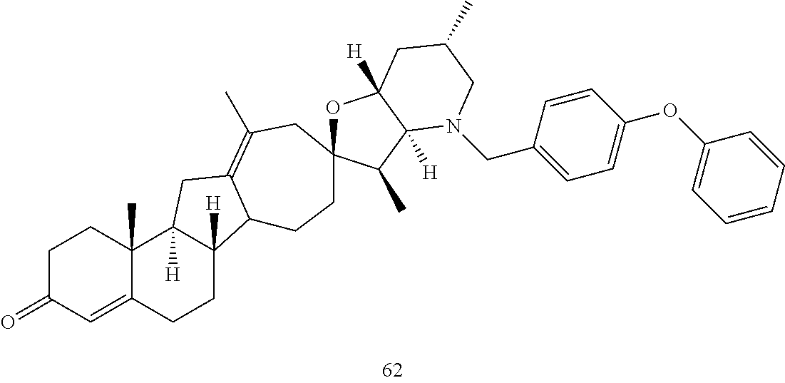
C1C(=O)C=C2C(C)(C1)C1([H])C([H])(CC2)C2C(=C(C)CC3(CC2)OC2([H])C([H])(C3C)N(CC3=CC=C(OC4=CC=CC=C4)C=C3)CC(C)C2)C1
